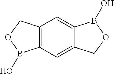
C12=C(C=C3C(=C1)COB3O)COB2O
